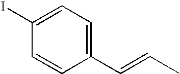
C1(C=CC)=CC=C(I)C=C1
